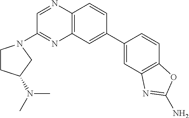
C12=C(C=C(C3=CC4=C(C=C3)OC(N)=N4)C=C1)N=C(N1CCC(N(C)C)C1)C=N2
